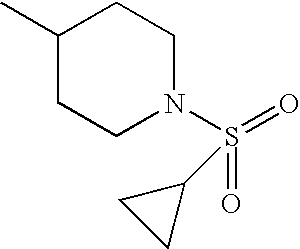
C1(C)CCN(S(=O)(=O)C2CC2)CC1
